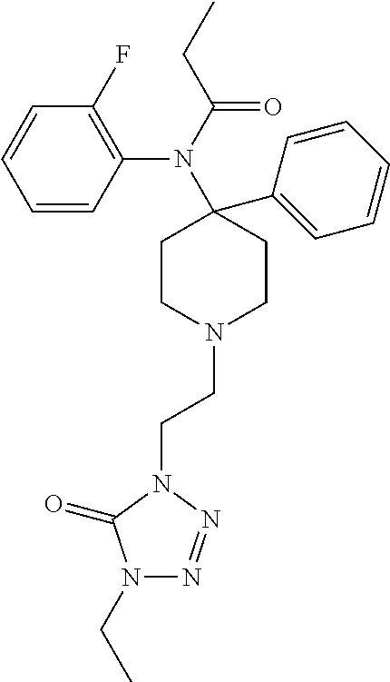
C1(N(C2=C(F)C=CC=C2)C(CC)=O)(C2=CC=CC=C2)CCN(CCN2C(=O)N(CC)N=N2)CC1
